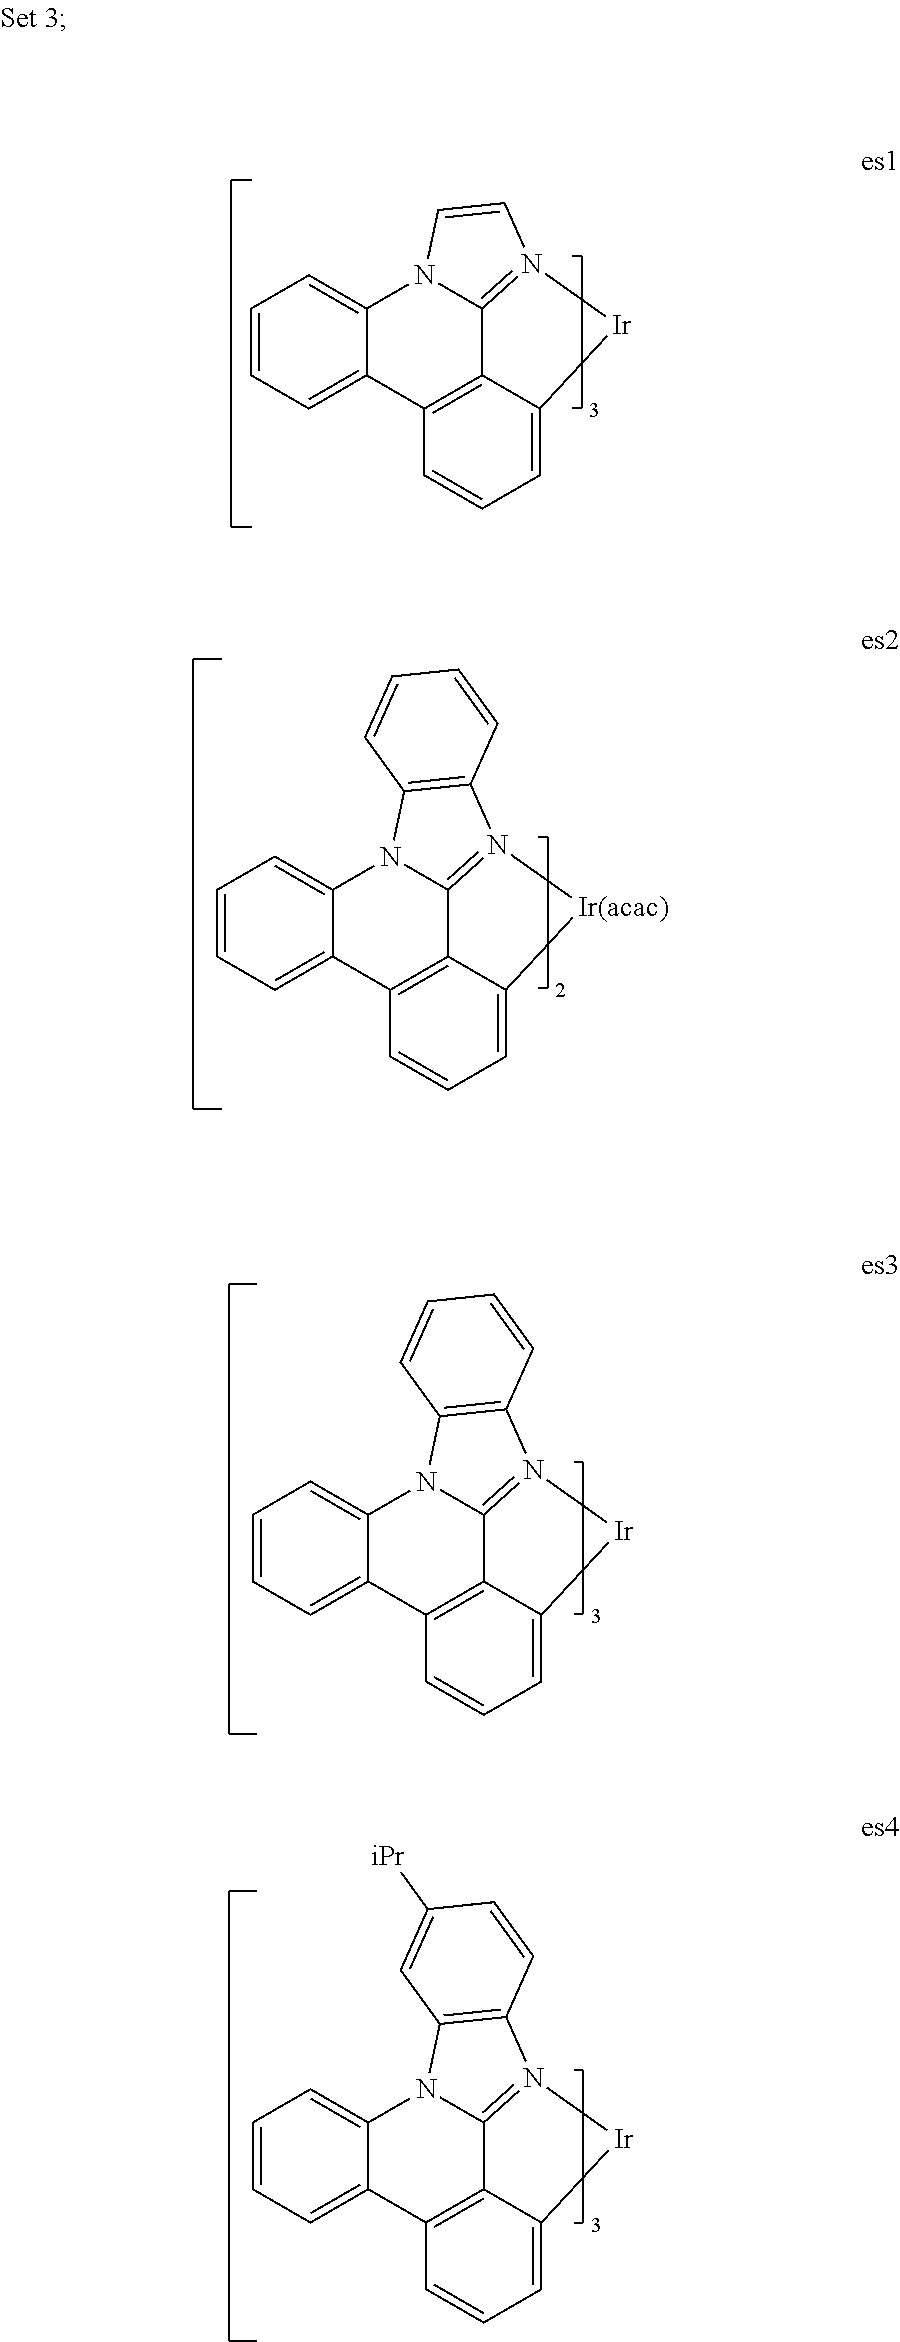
C1=CC=C2C(=C1)N1C3=N(C=C1)[Ir]C1=CC=CC2=C31.C1=CC=C2C(=C1)N1C3=N(C4=C1C=CC=C4)[Ir(acac)]C1=CC=CC2=C31.C1=CC=C2C(=C1)N1C3=N(C4=C1C=CC=C4)[Ir]C1=CC=CC2=C31.C1=CC=C2C(=C1)N1C3=N(C4=C1C=C([iPr])C=C4)[Ir]C1=CC=CC2=C31
